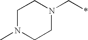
C1N(C)CCN(C*)C1
